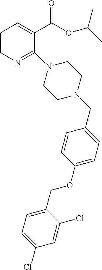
C1=CN=C(N2CCN(CC3=CC=C(OCC4=CC=C(Cl)C=C4Cl)C=C3)CC2)C(C(=O)OC(C)C)=C1
